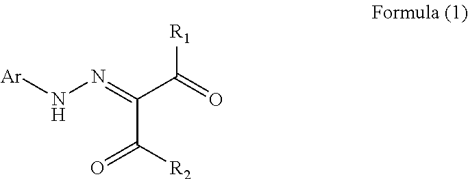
C(C([R2])=O)(=NN[Ar])C(=O)[R1]
